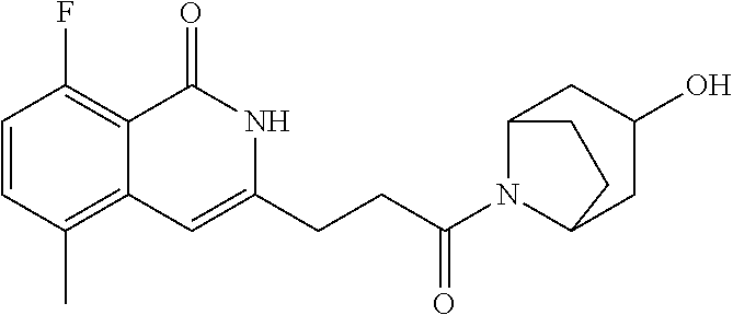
C1=CC(C)=C2C(=C1F)C(=O)NC(CCC(N1C3CC(O)CC1CC3)=O)=C2
